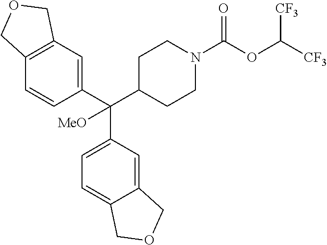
C1(C(C2CCN(C(OC([CF3])[CF3])=O)CC2)(C2=CC=C3C(=C2)COC3)[MeO])=CC2=C(C=C1)COC2
